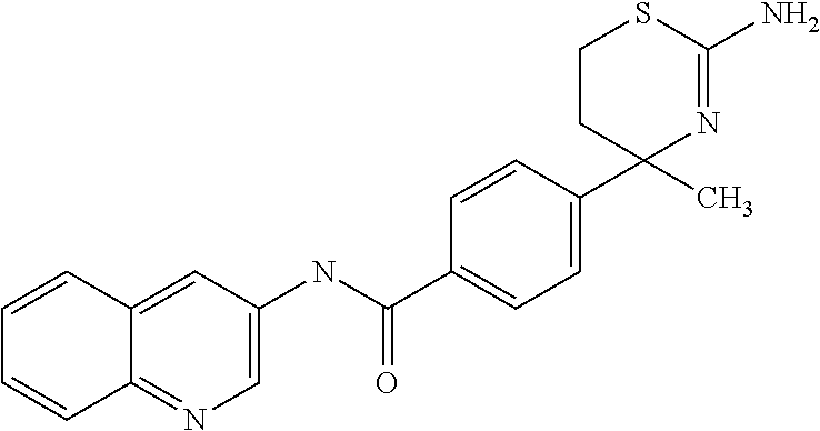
C1=CC2=CC(NC(=O)C3=CC=C(C4(C)CCSC(N)=N4)C=C3)=CN=C2C=C1
